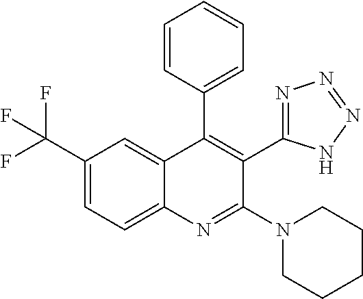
C1(C(F)(F)F)=CC=C2C(=C1)C(C1=CC=CC=C1)=C(C1=NN=NN1)C(N1CCCCC1)=N2
